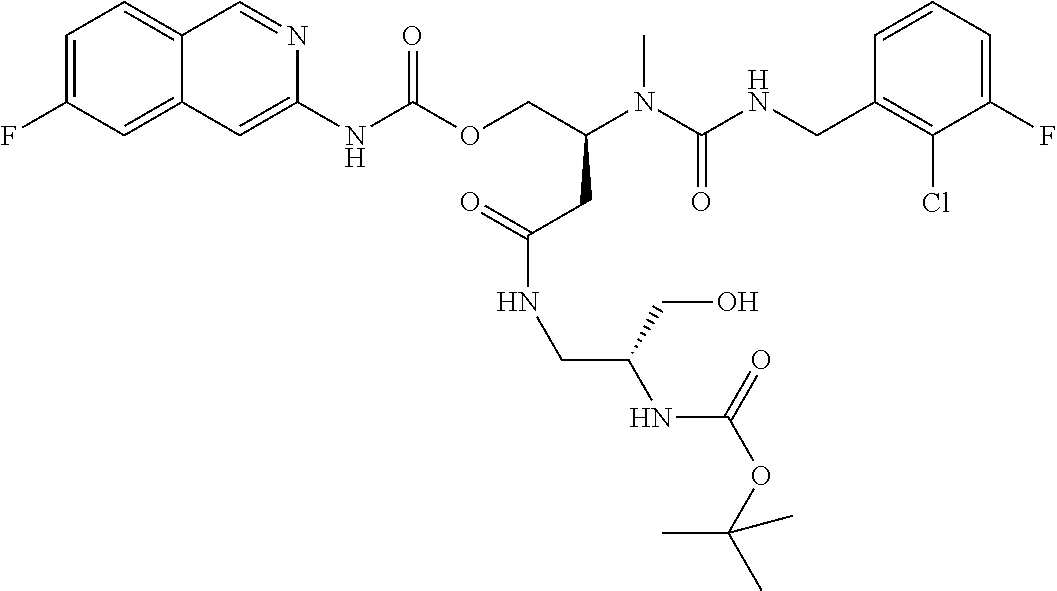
C1=CC(CNC(N(C(COC(NC2=CC3=CC(F)=CC=C3C=N2)=O)CC(=O)NCC(NC(=O)OC(C)(C)C)CO)C)=O)=C(Cl)C(F)=C1
